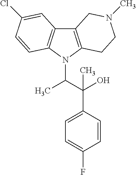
C12=C(N(C(C(C3=CC=C(F)C=C3)(O)C)C)C3=C1C=C(Cl)C=C3)CCN(C)C2
